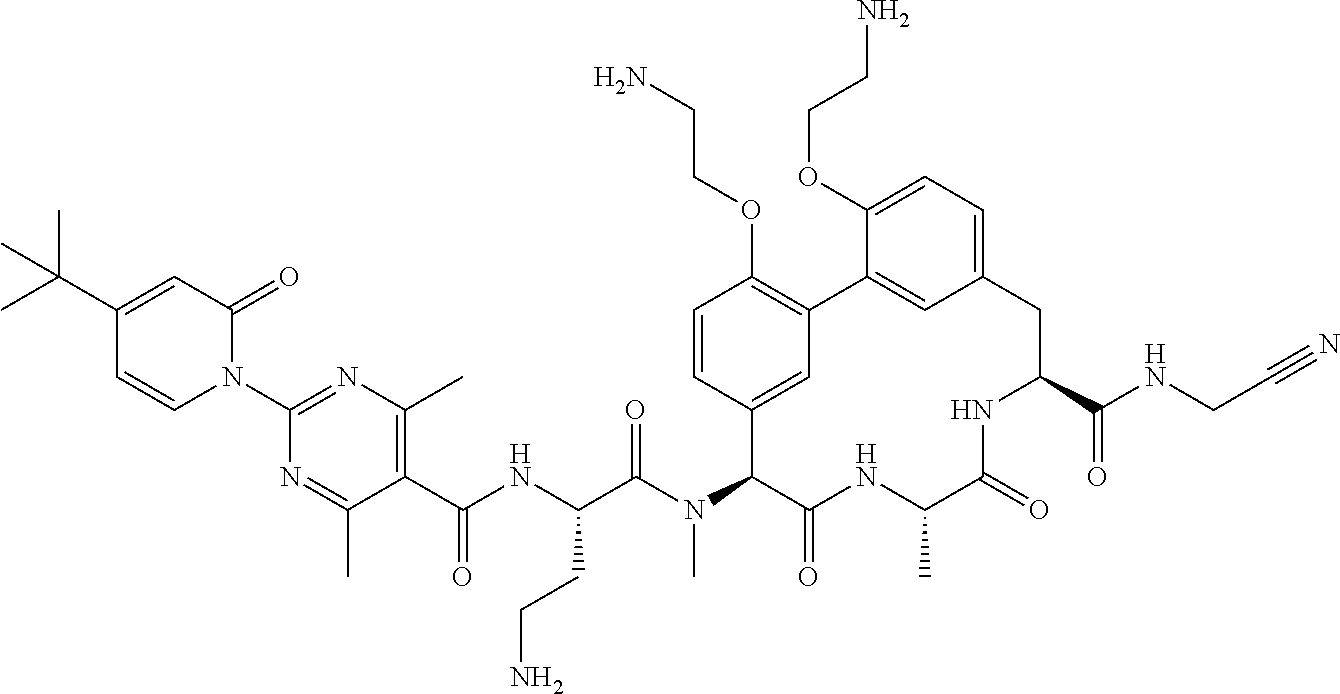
C1(C(NC(C(N(C2C(=O)NC(C)C(=O)NC(C(NCC#N)=O)CC3=CC=C(OCCN)C(=C3)C3=C(OCCN)C=CC2=C3)C)=O)CCN)=O)=C(C)N=C(N2C(=O)C=C(C(C)(C)C)C=C2)N=C1C
